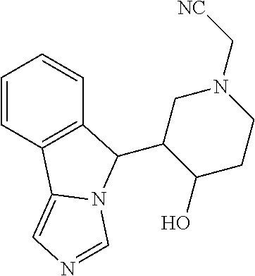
C1=CC2=C(C=C1)C(C1C(O)CCN(C[NC])C1)N1C2=CN=C1
